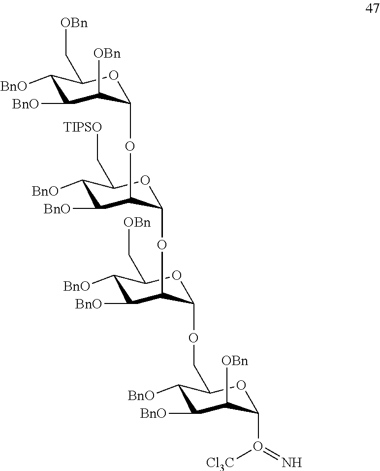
C1([BnO])C([BnO])C([OBn])C(OC2C([BnO])C([BnO])C(C[TIPSO])OC2OC2C([BnO])C([BnO])C(C[OBn])OC2OCC2C([BnO])C([BnO])C([OBn])C(O(=N)[Cl3C])O2)OC1C[OBn]
